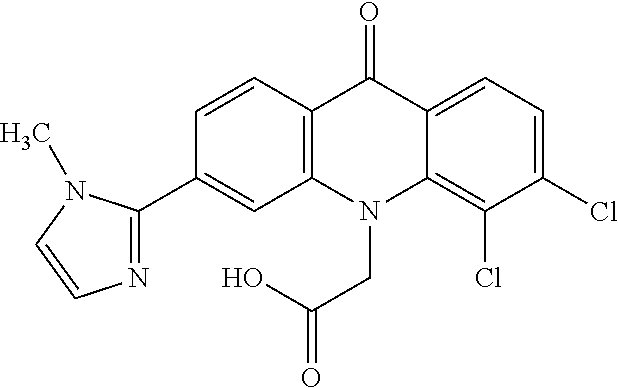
C12=C(N(CC(O)=O)C3=C(Cl)C(Cl)=CC=C3C1=O)C=C(C1=NC=CN1C)C=C2
